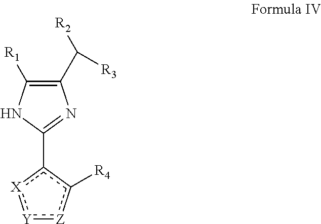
C1(C([R2])[R3])=C([R1])NC(c2c([R4])[Z]:[Y]:[X]2)=N1
